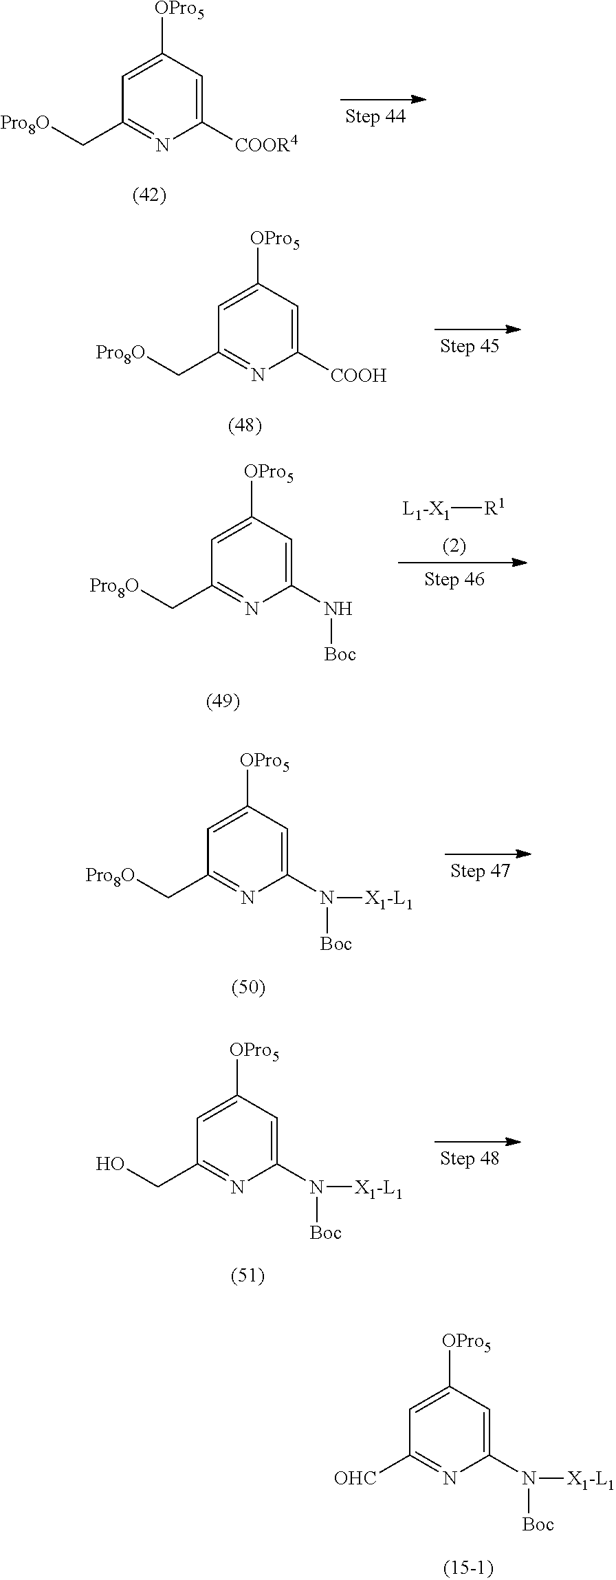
C1=C([OPro5])C=C([COOR4])N=C1C[Pro8O].C1=C([OPro5])C=C([COOH])N=C1C[Pro8O].[L1-X1][R1].C1=C([OPro5])C=C(N[Boc])N=C1C[Pro8O].C1=C([OPro5])C=C(N([X1-L1])[Boc])N=C1[OHC].C1=C([OPro5])C=C(N([X1-L1])[Boc])N=C1C[Pro8O].C1=C([OPro5])C=C(N([X1-L1])[Boc])N=C1CO
